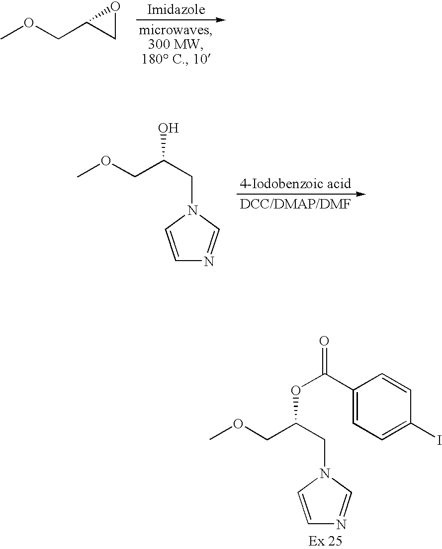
COCC1CO1.COCC(CN1C=CN=C1)O.COCC(CN1C=CN=C1)OC(C1=CC=C(I)C=C1)=O
